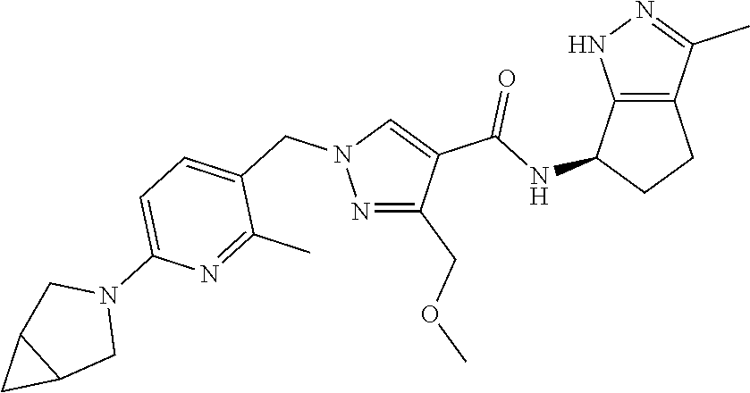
N1=C(COC)C(C(NC2CCC3=C2NN=C3C)=O)=CN1CC1=CC=C(N2CC3C(C2)C3)N=C1C
